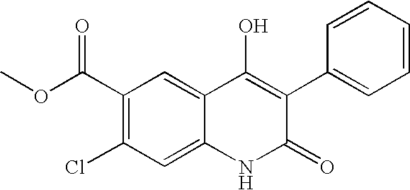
C1(C(OC)=O)=C(Cl)C=C2C(=C1)C(O)=C(C1=CC=CC=C1)C(=O)N2
